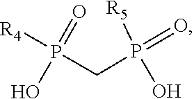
P(=O)(CP(=O)([R5])O)([R4])O
